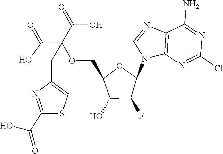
C12=C(N=C(Cl)N=C1N)N(C1OC(COC(C(=O)O)(C(=O)O)CC3=CSC(C(O)=O)=N3)C(O)C1F)C=N2
